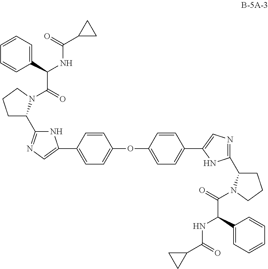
C1(C(C(=O)N2C(C3=NC=C(C4=CC=C(OC5=CC=C(C6=CN=C(C7CCCN7C(=O)C(C7=CC=CC=C7)NC(C7CC7)=O)N6)C=C5)C=C4)N3)CCC2)NC(C2CC2)=O)=CC=CC=C1
